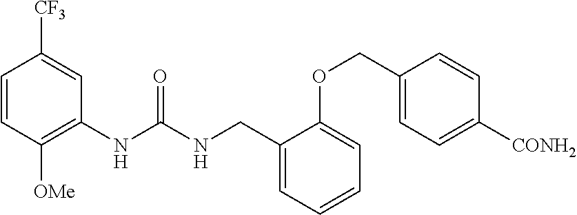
C1=CC([OMe])=C(NC(NCC2=CC=CC=C2OCC2=CC=C([CONH2])C=C2)=O)C=C1[CF3]
